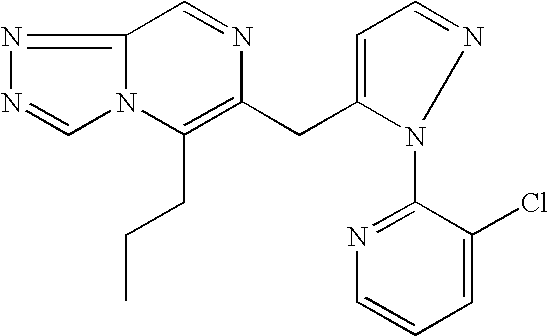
C1(CCC)=C(CC2=CC=NN2C2=NC=CC=C2Cl)N=CC2=NN=CN12
